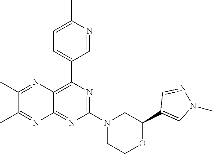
N1=C(N2CC(C3=CN(C)N=C3)OCC2)N=C2C(=C1C1=CC=C(C)N=C1)N=C(C)C(C)=N2
